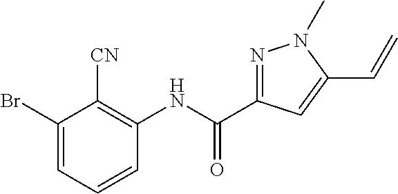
C1(Br)=CC=CC(NC(C2=NN(C)C(C=C)=C2)=O)=C1[CN]
